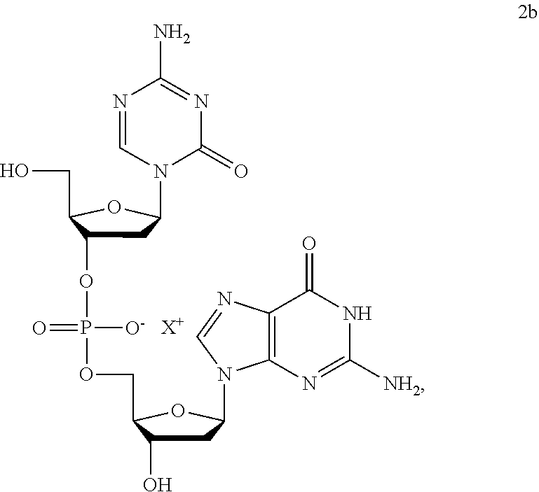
C1C(OP([O-])(=O)OCC2C(O)CC(N3C4=C(N=C3)C(=O)NC([NH2])=N4)O2)C(CO)OC1N1C(=O)N=C(N)N=C1.[X+]
